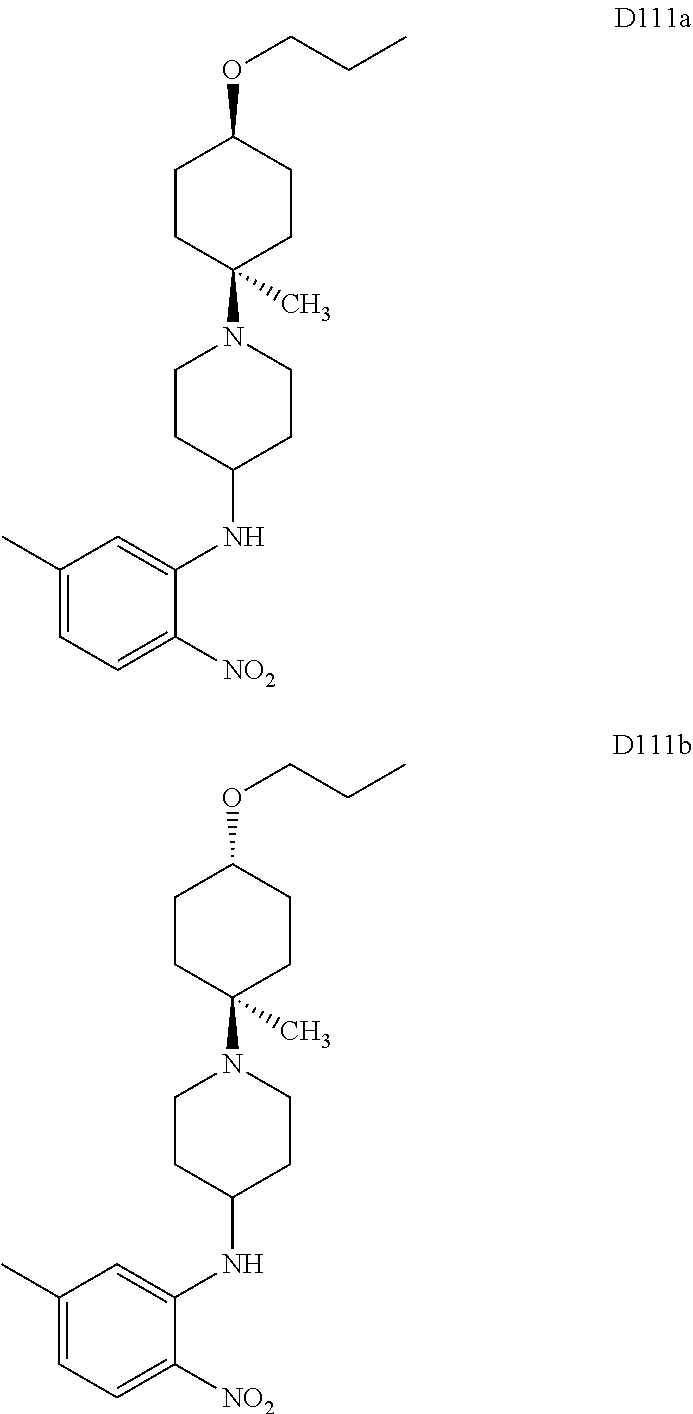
C1CC(N2CCC(NC3=CC(C)=CC=C3[NO2])CC2)(C)CCC1OCCC.C1CC(N2CCC(NC3=CC(C)=CC=C3[NO2])CC2)(C)CCC1OCCC
